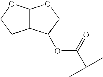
C12C(OCC1)OCC2OC(C(C)C)=O
